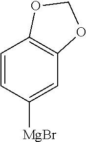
C1=CC([MgBr])=CC2=C1OCO2
